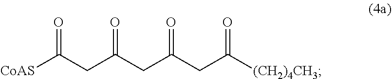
[CoAS]C(CC(CC(CC([(CH2)4CH3])=O)=O)=O)=O
